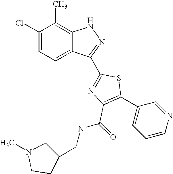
C1(Cl)=CC=C2C(=C1C)NN=C2C1=NC(C(NCC2CN(C)CC2)=O)=C(C2=CC=CN=C2)S1
